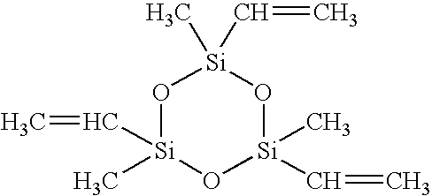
O1[Si](C)(C=C)O[Si](C)(C=C)O[Si]1(C)C=C
